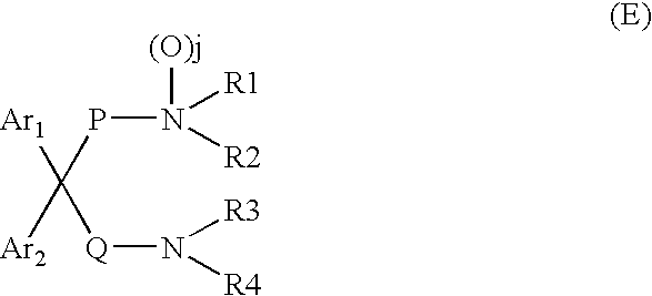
P(C([Q]N([R3])[R4])([Ar2])[Ar1])N([(O)j])([R1])[R2]
